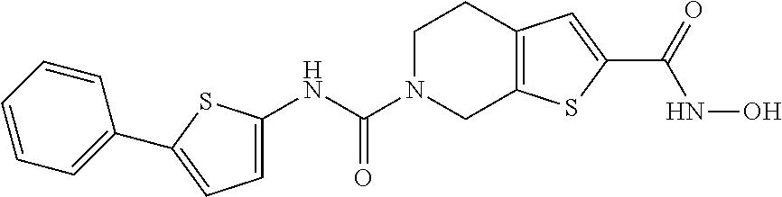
N(C(N1CC2=C(CC1)C=C(C(=O)NO)S2)=O)C1=CC=C(C2=CC=CC=C2)S1
